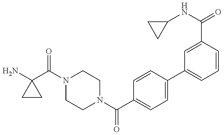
NC1(C(N2CCN(C(C3=CC=C(C4=CC=CC(C(NC5CC5)=O)=C4)C=C3)=O)CC2)=O)CC1
